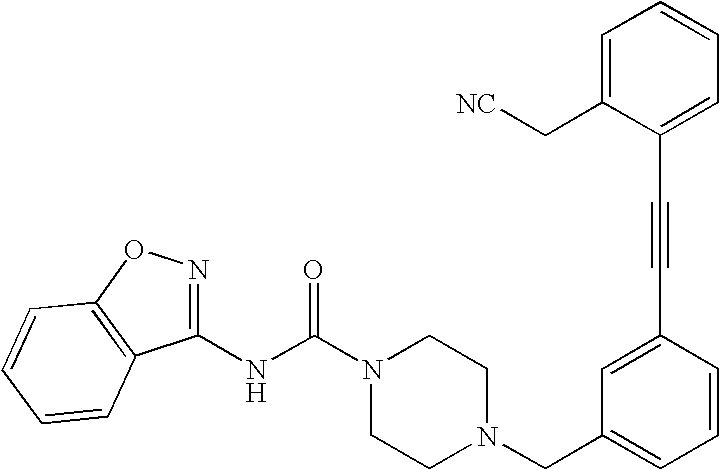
N(C(N1CCN(CC2=CC=CC(C#CC3=CC=CC=C3C[NC])=C2)CC1)=O)C1=NOC2=C1C=CC=C2
